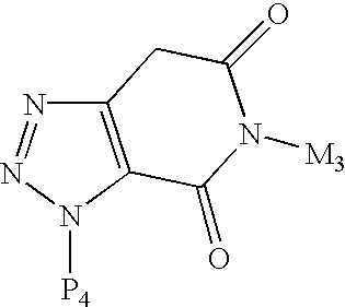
C12=C(N([P4])N=N1)C(=O)N([M3])C(=O)C2
